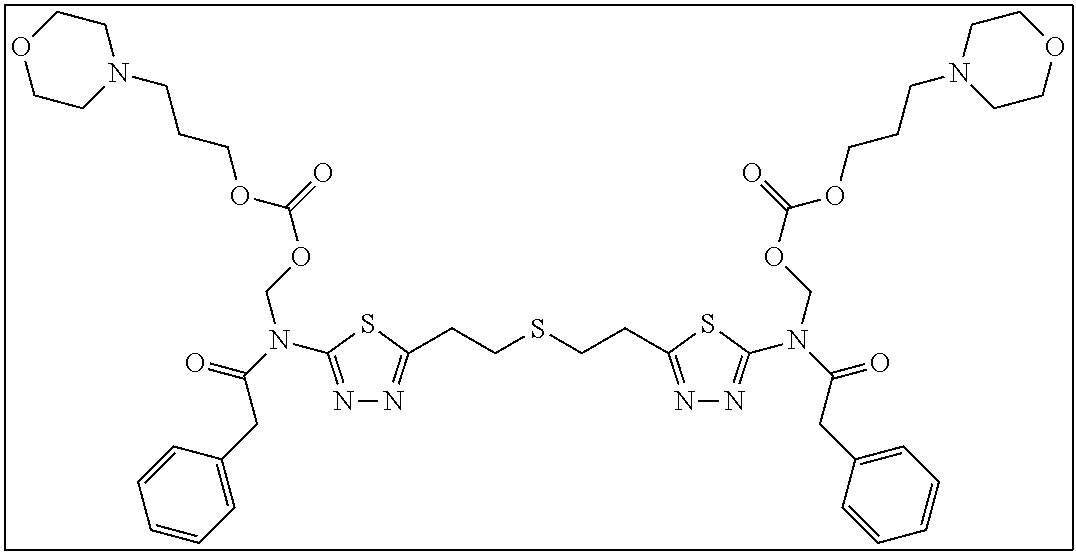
N1=C(N(C(=O)CC2=CC=CC=C2)COC(=O)OCCCN2CCOCC2)SC(CCSCCC2=NN=C(N(C(CC3=CC=CC=C3)=O)COC(=O)OCCCN3CCOCC3)S2)=N1
